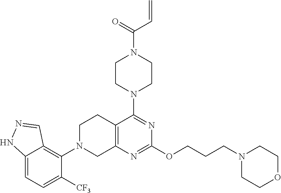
C12=C(N=C(OCCCN3CCOCC3)N=C1N1CCN(C(=O)C=C)CC1)CN(C1=C3C(=CC=C1[CF3])NN=C3)CC2
